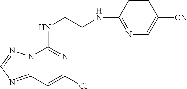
N12C(=NC=N1)C=C(Cl)N=C2NCCNC1=NC=C([CN])C=C1
